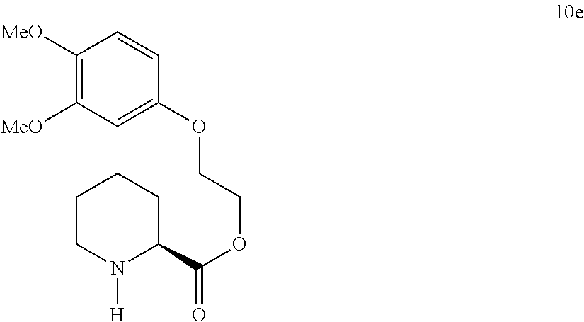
C1CN([H])C(C(=O)OCCOC2=CC([MeO])=C([MeO])C=C2)CC1
